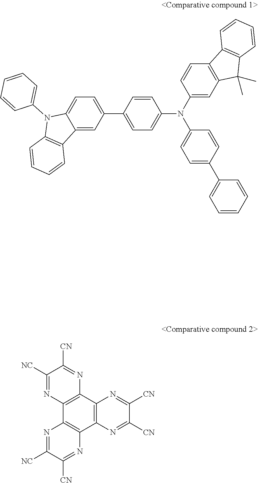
C1(C2=CC=C3C(=C2)C2=C(N3C3=CC=CC=C3)C=CC=C2)=CC=C(N(C2=CC3=C(C=C2)C2=C(C3(C)C)C=CC=C2)C2=CC=C(C3=CC=CC=C3)C=C2)C=C1.C12=C(C3=C(C4=C1N=C([CN])C([CN])=N4)N=C([CN])C([NC])=N3)N=C([NC])C([CN])=N2
